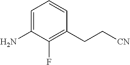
C1=C(N)C(F)=C(CC[CN])C=C1
